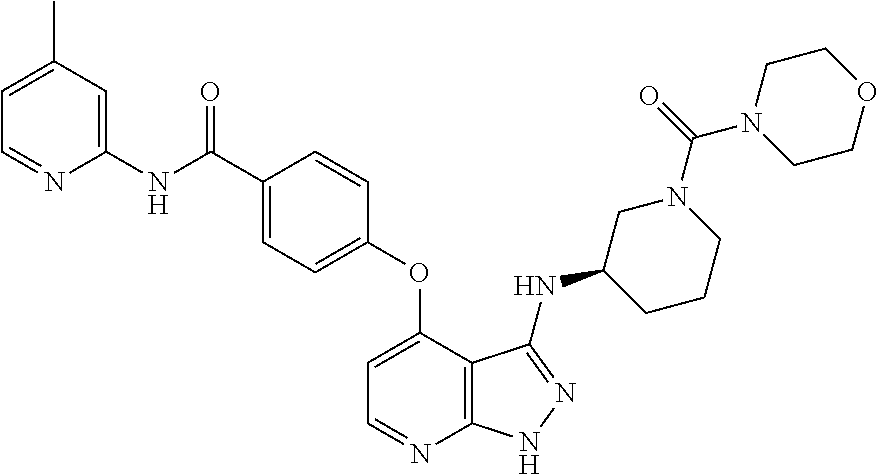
C1(C)=CC=NC(NC(C2=CC=C(OC3=CC=NC4=C3C(NC3CCCN(C(=O)N5CCOCC5)C3)=NN4)C=C2)=O)=C1
